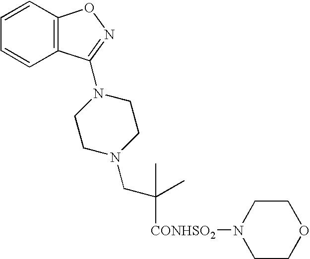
C12=C(C=CC=C1)ON=C2N1CCN(CC([CONHSO2]N2CCOCC2)(C)C)CC1
